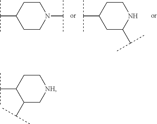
[NH]1CCC(C(C)C)C(C(C)C)C1.CC(C)C1CCN(C(C)C)CC1.CC(C)C1CCNC(C(C)C)C1
